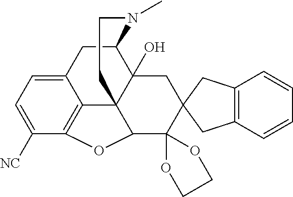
C12CC3=CC=C([NC])C4=C3C3(C1(O)CC1(C5(C3O4)OCCO5)CC3=C(C1)C=CC=C3)CCN2C
